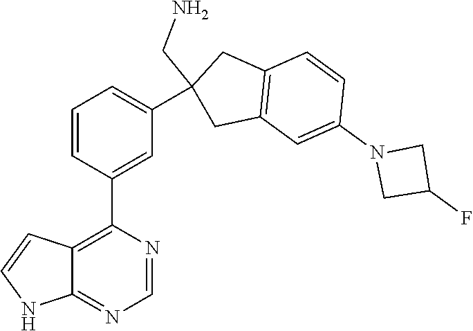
C1=CC(C2=C3C(=NC=N2)NC=C3)=CC(C2(CN)CC3=C(C2)C=CC(N2CC(F)C2)=C3)=C1
